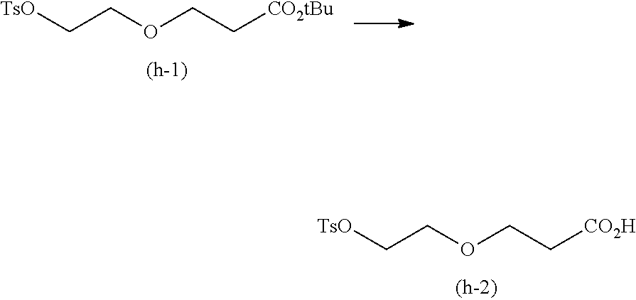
C(C[CO2tBu])OCC[TsO].C(C[CO2H])OCC[TsO]
